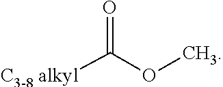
[C3-8 alkyl]C(=O)OC
